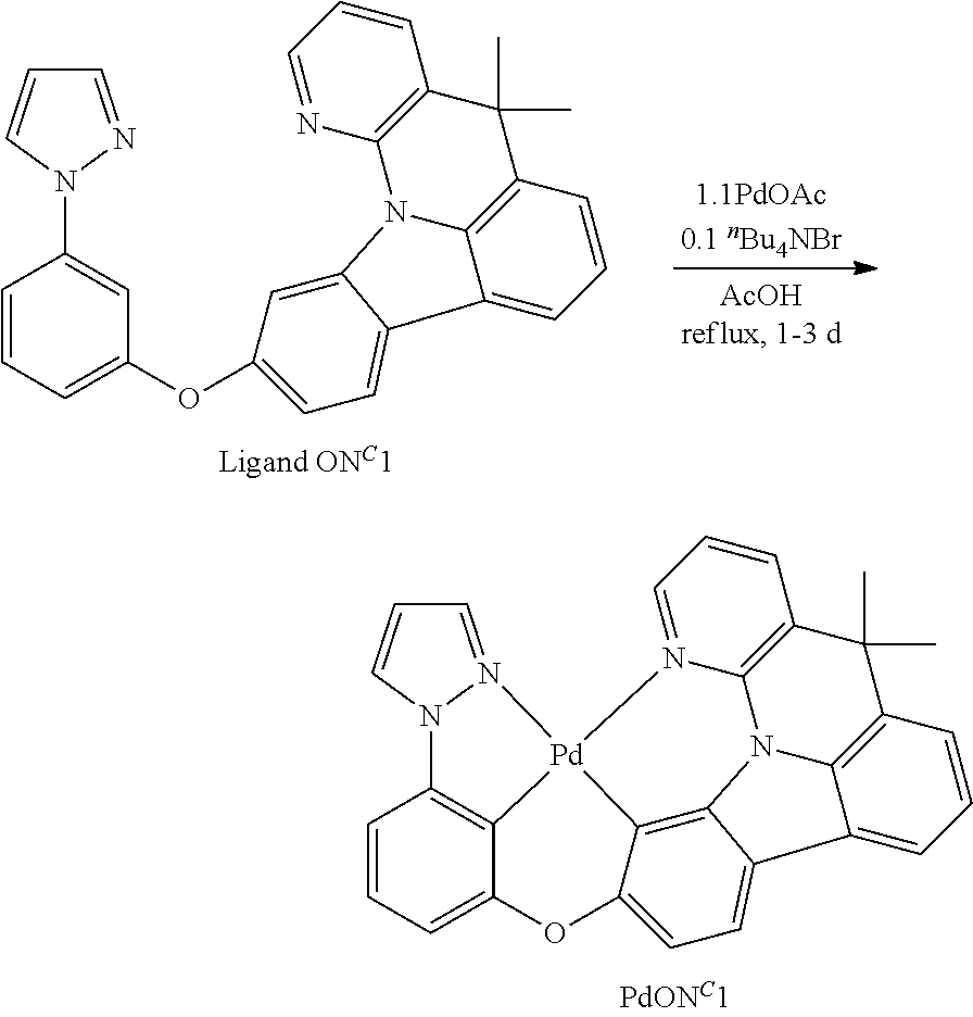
C1=N2N(C=C1)C1=C3C(=CC=C1)OC1=CC=C4C5=CC=CC6=C5N5C7=C(C6(C)C)C=CC=N7[Pd]23C1=C54.C1=NN(C2=CC(OC3=CC=C4C5=CC=CC6=C5N(C5=C(C6(C)C)C=CC=N5)C4=C3)=CC=C2)C=C1
